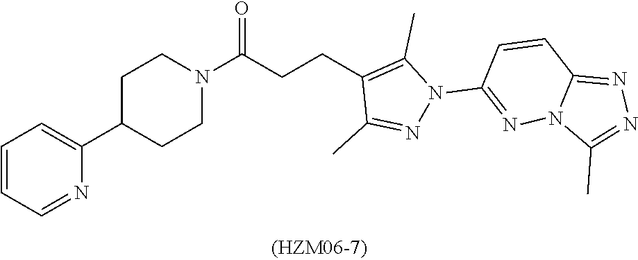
C1(C2CCN(C(CCC3=C(C)N(C4=NN5C(=NN=C5C)C=C4)N=C3C)=O)CC2)=CC=CC=N1
